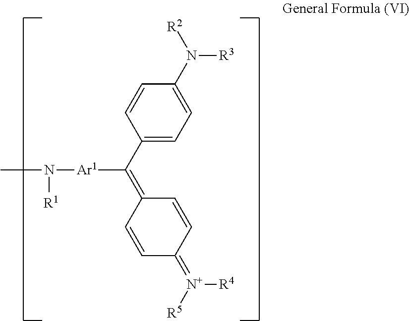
C1=C(C(=C2C=CC(=[N+]([R5])[R4])C=C2)[Ar1]N(C)[R1])C=CC(N([R2])[R3])=C1
